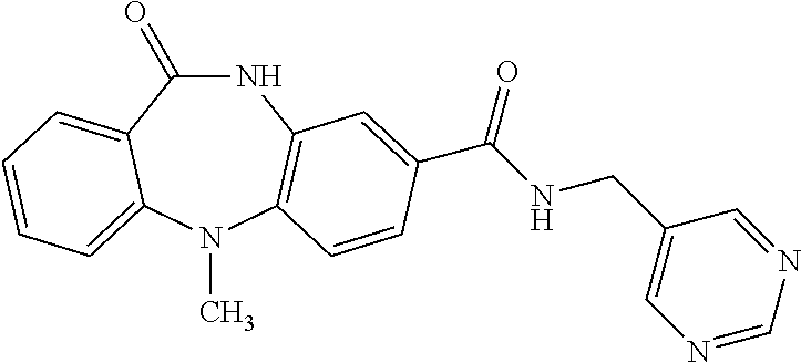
N1C(=O)C2=CC=CC=C2N(C)C2=C1C=C(C(NCC1=CN=CN=C1)=O)C=C2
